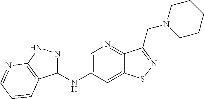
C1(NC2=CN=C3C(=C2)SN=C3CN2CCCCC2)=NNC2=C1C=CC=N2
